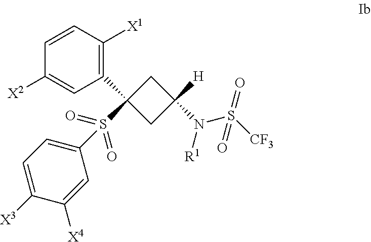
C1C(C2=C([X1])C=CC([X2])=C2)(S(C2=CC=C([X3])C([X4])=C2)(=O)=O)CC1([H])N(S(=O)([CF3])=O)[R1]
